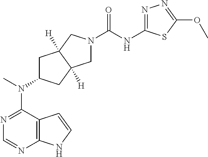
N1=C(N(C2CC3([H])C([H])(C2)CN(C(NC2=NN=C(OC)S2)=O)C3)C)C2=C(N=C1)NC=C2
